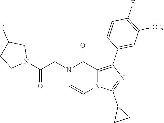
N1(CC(N2CC(F)CC2)=O)C=CN2C(=C(C3=CC([CF3])=C(F)C=C3)N=C2C2CC2)C1=O
